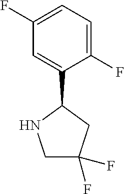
C1=C(C2NCC(F)(F)C2)C(F)=CC=C1F
